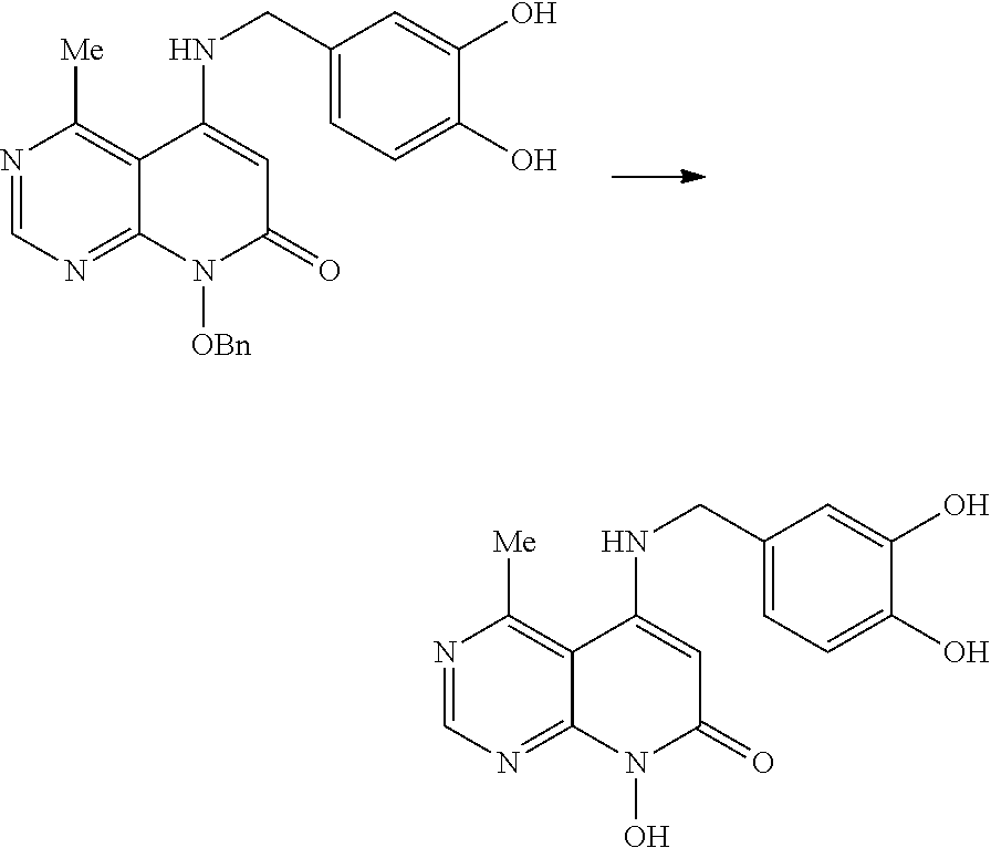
N1=CN=C2C(=C1[Me])C(NCC1=CC=C(O)C(O)=C1)=CC(=O)N2[OBn].N1=CN=C2C(=C1[Me])C(NCC1=CC=C(O)C(O)=C1)=CC(=O)N2O
